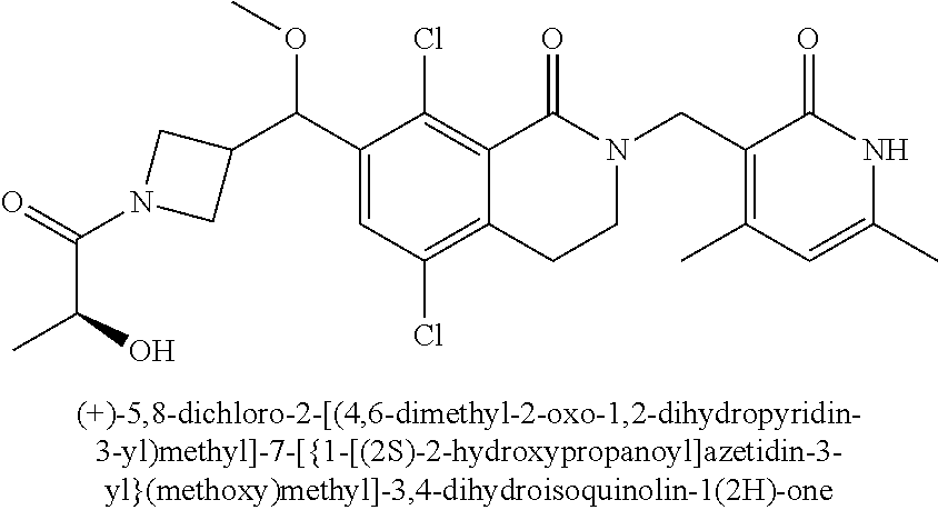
C1(C(C2=CC(Cl)=C3C(=C2Cl)C(=O)N(CC2=C(C)C=C(C)NC2=O)CC3)OC)CN(C(=O)C(O)C)C1
